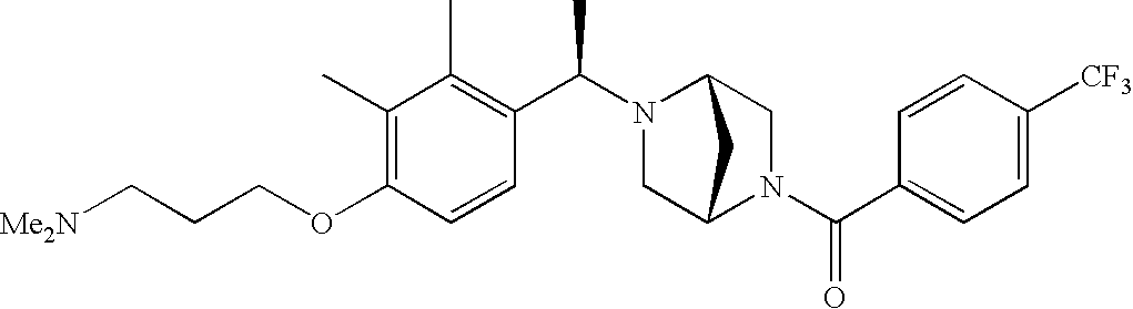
C(CCOC1=C(C)C(C)=C(C(N2CC3N(C(C4=CC=C([CF3])C=C4)=O)CC2C3)C)C=C1)[Me2N]
